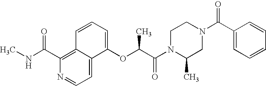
C1=C2C(=C(C(NC)=O)N=C1)C=CC=C2OC(C)C(=O)N1C(C)CN(C(=O)C2=CC=CC=C2)CC1
